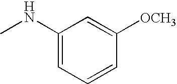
C1(NC)=CC=CC([OCH3])=C1
